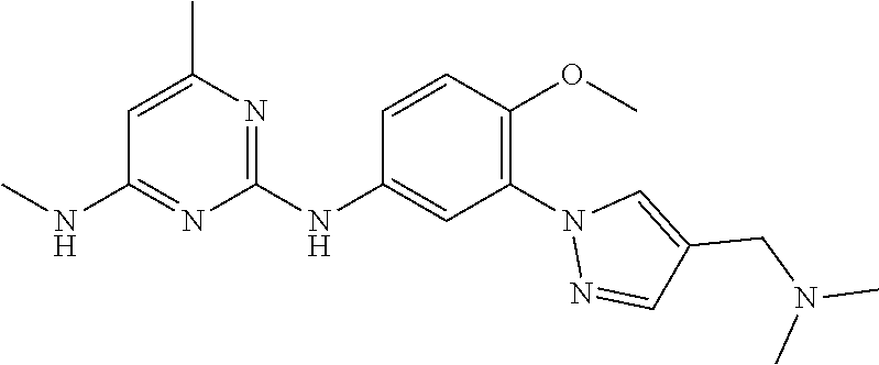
C1(NC2=CC(N3N=CC(CN(C)C)=C3)=C(OC)C=C2)=NC(C)=CC(NC)=N1
